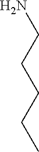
NCCCCC
